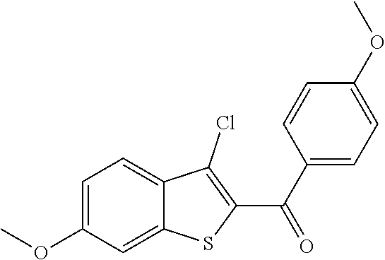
C1=C(OC)C=C2C(=C1)C(Cl)=C(C(C1=CC=C(OC)C=C1)=O)S2
